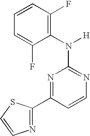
N1=C(N([H])C2=C(F)C=CC=C2F)N=C(C2=NC=CS2)C=C1
